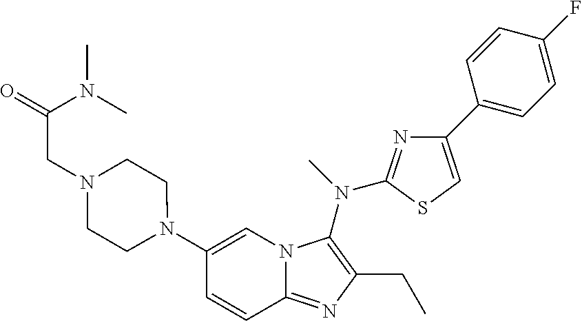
C1(N2CCN(CC(N(C)C)=O)CC2)=CN2C(=NC(CC)=C2N(C)C2=NC(C3=CC=C(F)C=C3)=CS2)C=C1
